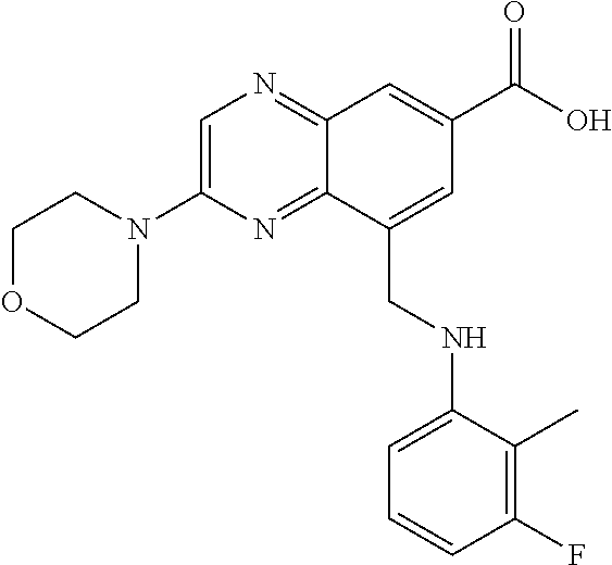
C12=NC=C(N3CCOCC3)N=C1C(CNC1=CC=CC(F)=C1C)=CC(C(O)=O)=C2
